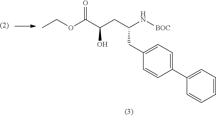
CCOC(C(CC(N[BOC])CC1=CC=C(C2=CC=CC=C2)C=C1)O)=O
